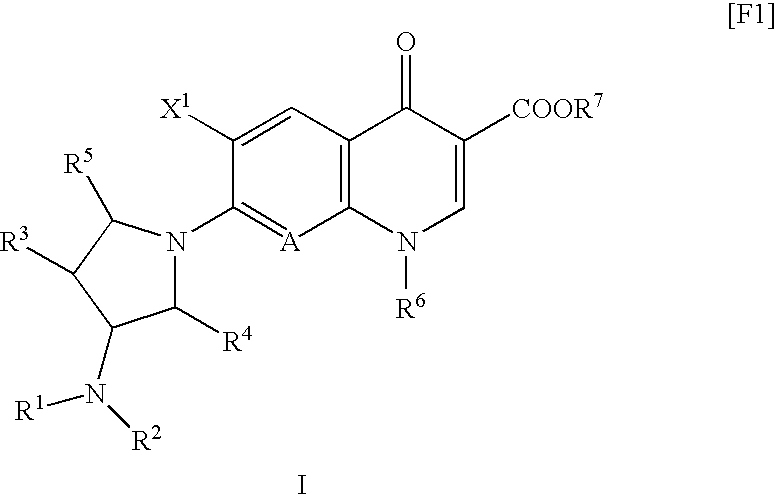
C1=C([X1])C(N2C([R4])C(N([R1])[R2])C([R3])C2[R5])=[A]C2=C1C(=O)C([COOR7])=CN2[R6].I
